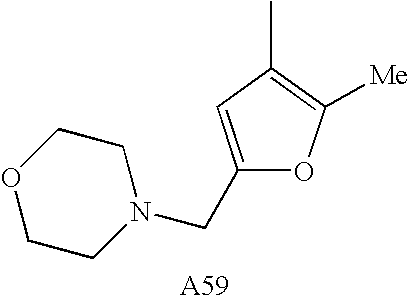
C(C1=CC(C)=C([Me])O1)N1CCOCC1
